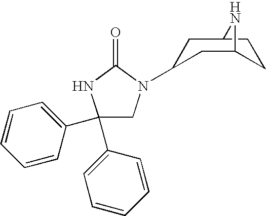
C1(C2=CC=CC=C2)(C2=CC=CC=C2)CN(C2CC3CCC(C2)N3)C(=O)N1
